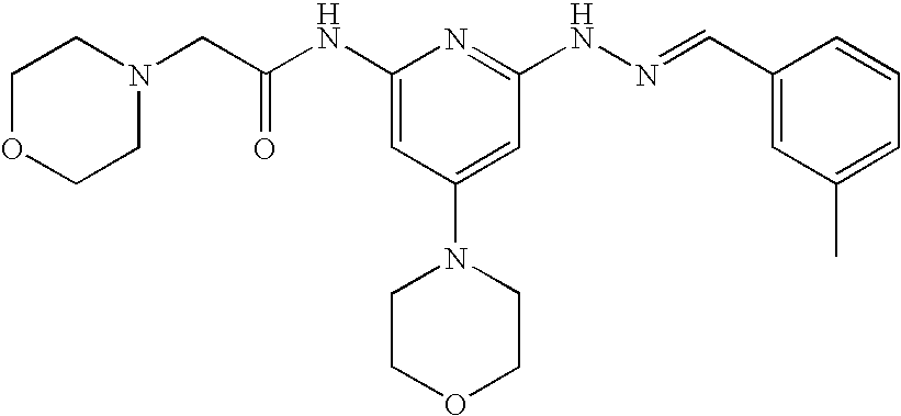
N1(CC(NC2=CC(N3CCOCC3)=CC(NN=CC3=CC(C)=CC=C3)=N2)=O)CCOCC1
